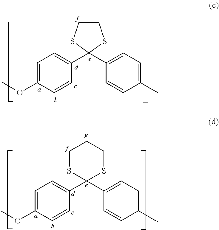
C1=C(OC)C=CC(C2(C3=CC=C(C)C=C3)SCCS2)=C1.C1=C(OC)C=CC(C2(C3=CC=C(C)C=C3)SCCCS2)=C1
